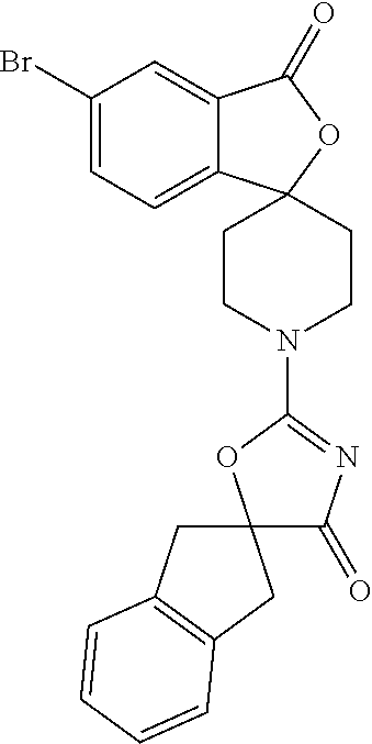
C1(Br)=CC=C2C(=C1)C(=O)OC21CCN(C2=NC(=O)C3(O2)CC2=C(C3)C=CC=C2)CC1
